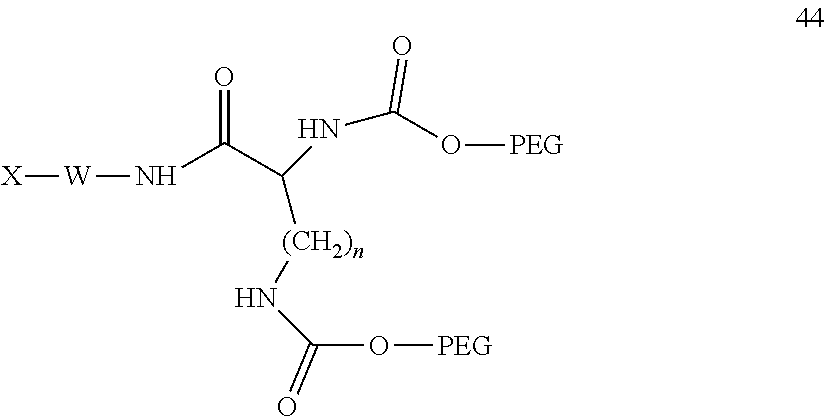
[X][W]NC(C(NC(O[PEG])=O)[(CH2)n]NC(O[PEG])=O)=O
